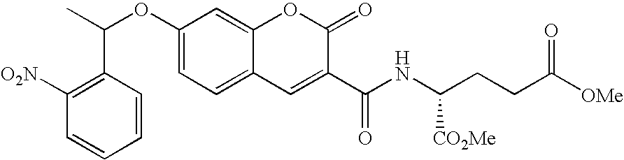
C1(OC(C2=C([O2N])C=CC=C2)C)=CC=C2C(=C1)OC(=O)C(C(NC(CCC([OMe])=O)[CO2Me])=O)=C2
